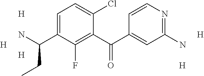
C1(C(C2=CC(N)=NC=C2)=O)=C(F)C(C(N)CC)=CC=C1Cl.[H].[H].[H].[H].[H]
